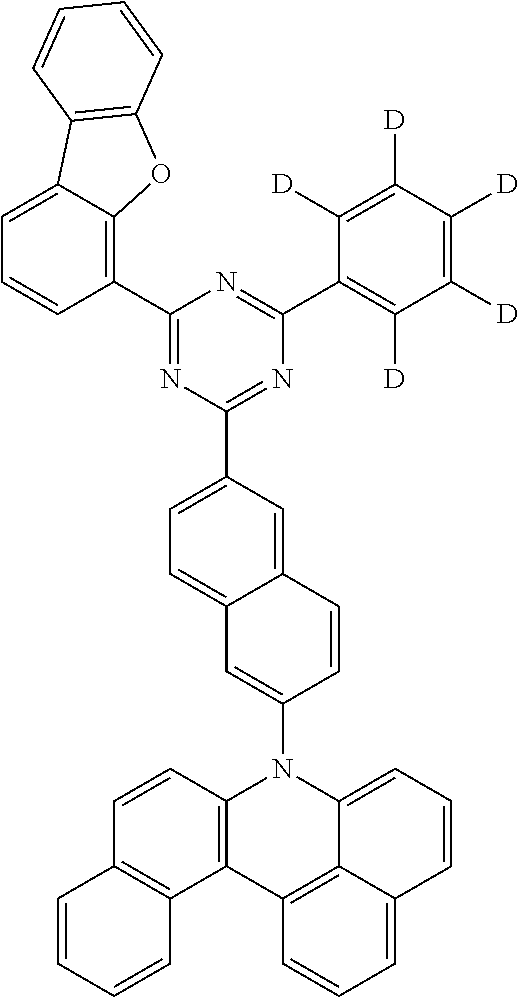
C12=C(C=CC3=C1C=CC=C3)N(C1=CC3=CC=C(C4=NC(C5=C([D])C([D])=C([D])C([D])=C5[D])=NC(C5=C6C(=CC=C5)C5=C(O6)C=CC=C5)=N4)C=C3C=C1)C1=CC=CC3=CC=CC2=C13
